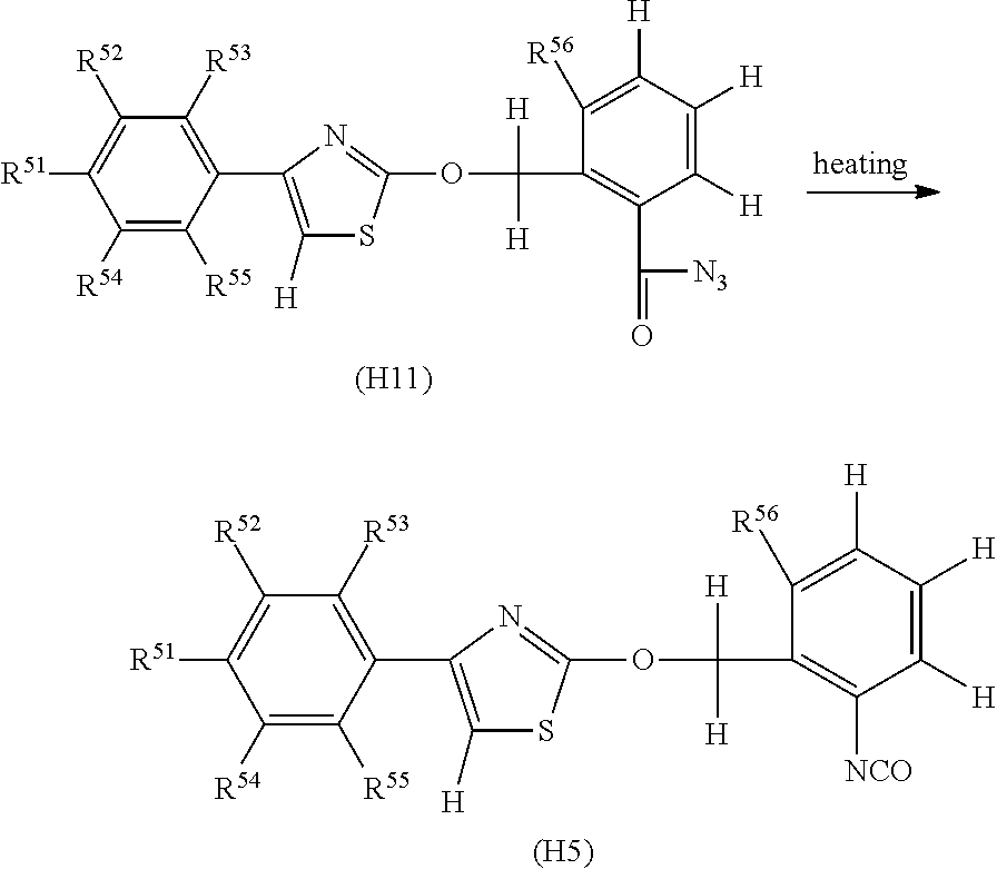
C1([R54])=C([R55])C(C2=C([H])SC(OC(C3=C(C(=O)[N3])C([H])=C([H])C([H])=C3[R56])([H])[H])=N2)=C([R53])C([R52])=C1[R51].[(H11)].C1([R54])=C([R55])C(C2=C([H])SC(OC(C3=C([NCO])C([H])=C([H])C([H])=C3[R56])([H])[H])=N2)=C([R53])C([R52])=C1[R51].[(H5)]
